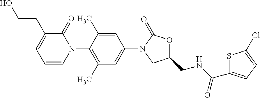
C1=C(C)C(N2C(=O)C(CCO)=CC=C2)=C(C)C=C1N1CC(CNC(C2=CC=C(Cl)S2)=O)OC1=O
